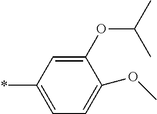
C1(OC(C)C)=CC(*)=CC=C1OC
